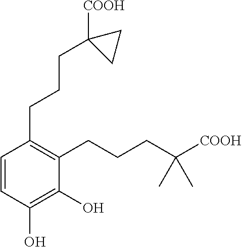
C1=CC(CCCC2([COOH])CC2)=C(CCCC(C)(C)[COOH])C(O)=C1O
